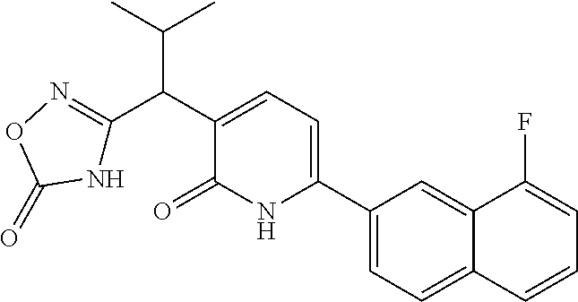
C1(C2=CC=C(C(C3=NOC(=O)N3)C(C)C)C(=O)N2)=CC=C2C(=C1)C(F)=CC=C2
